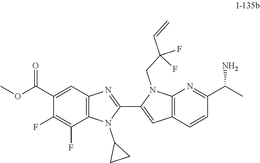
C12=C(N=C(C(C)N)C=C1)N(CC(C=C)(F)F)C(C1=NC3=C(N1C1CC1)C(F)=C(F)C(C(OC)=O)=C3)=C2
